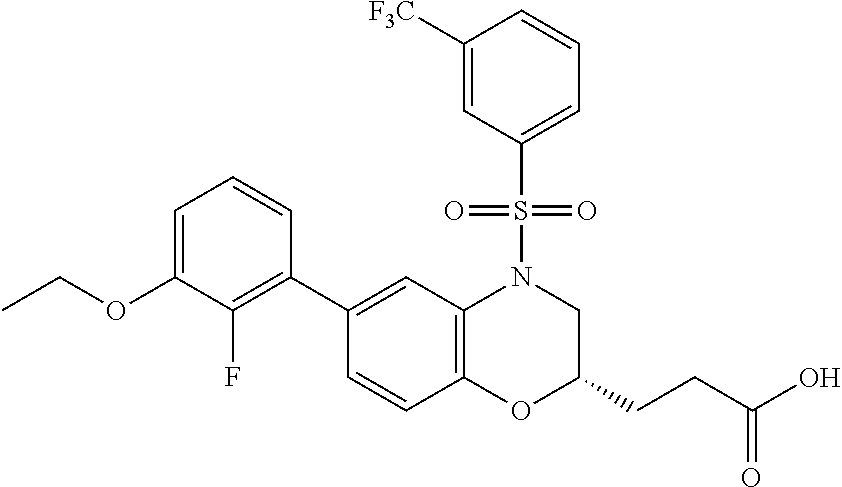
C1(C2=C(F)C(OCC)=CC=C2)=CC2=C(C=C1)OC(CCC(O)=O)CN2S(C1=CC=CC([F3C])=C1)(=O)=O
